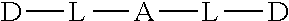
[D][L][A][L][D]
